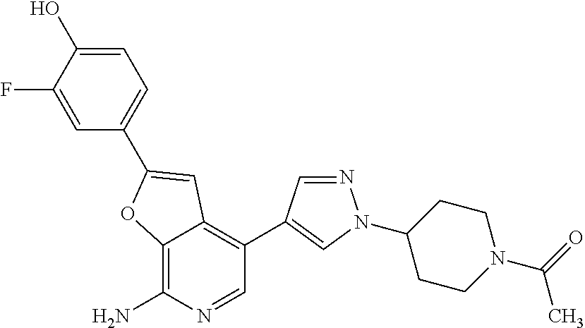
C12=C(N)N=CC(C3=CN(C4CCN(C(=O)C)CC4)N=C3)=C1C=C(C1=CC=C(O)C(F)=C1)O2
